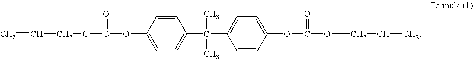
C=CCOC(OC1=CC=C(C(C2=CC=C(OC(OCCC)=O)C=C2)(C)C)C=C1)=O
